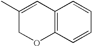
C1(C)=CC2=C(OC1)C=CC=C2
